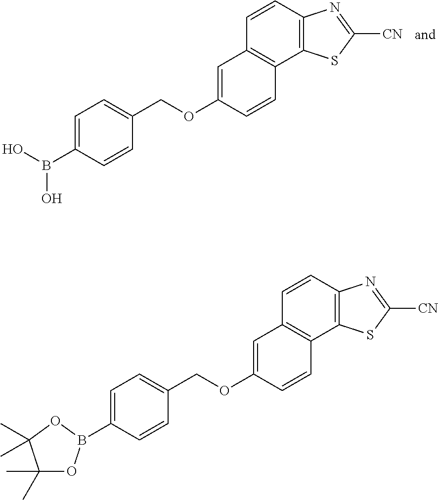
C1=C(B(O)O)C=CC(COC2=CC3=C(C=C2)C2=C(C=C3)N=C([CN])S2)=C1.C1=C(B2OC(C)(C)C(C)(C)O2)C=CC(COC2=CC3=C(C=C2)C2=C(C=C3)N=C([CN])S2)=C1
